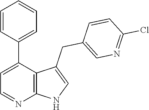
C1=C(C2=CC=CC=C2)C2=C(N=C1)NC=C2CC1=CN=C(Cl)C=C1
